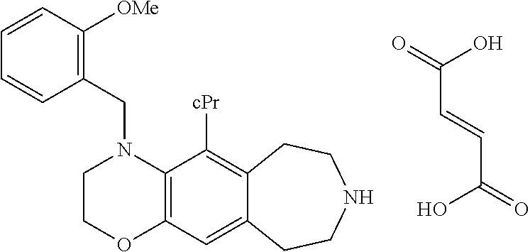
C12=C(C=C3C(=C1[cPr])CCNCC3)OCCN2CC1=C([OMe])C=CC=C1.OC(C=CC(O)=O)=O
